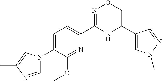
C1=C(N2C=NC(C)=C2)C(OC)=NC(C2=NOCC(C3=CN(C)N=C3)N2)=C1
